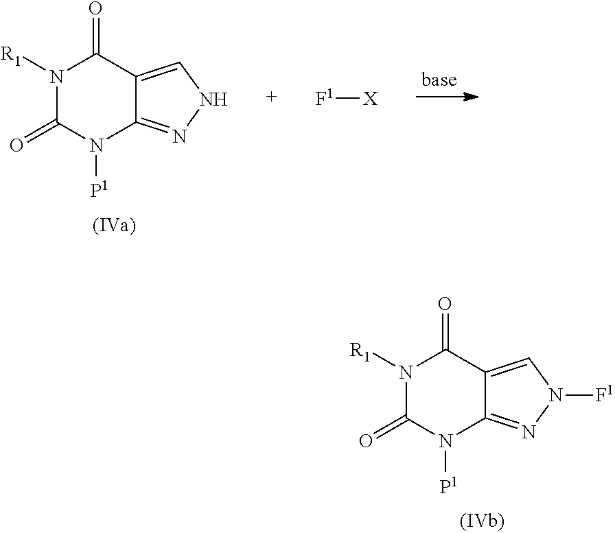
N1([R1])C(=O)N([P1])C2=NNC=C2C1=O.[F1][X].N1([R1])C(=O)N([P1])C2=NN([F1])C=C2C1=O
